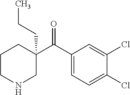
C1(C(C2=CC=C(Cl)C(Cl)=C2)=O)(CCC)CCCNC1
